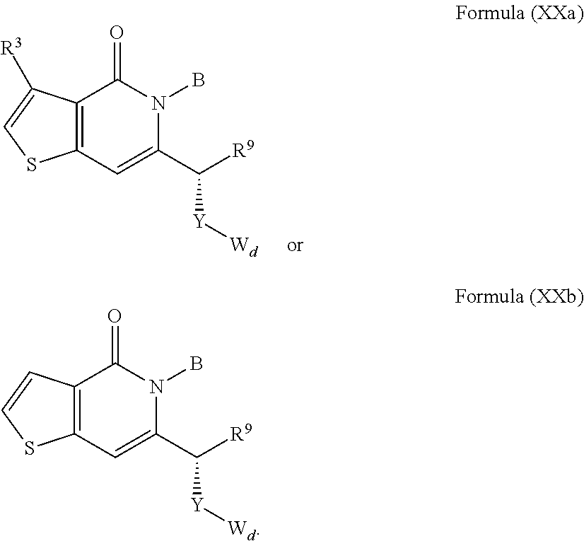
C12=C(C=C(C([Y][Wd])[R9])N(B)C1=O)SC=C2[R3].C12=C(C=C(C([Y][Wd])[R9])N(B)C1=O)SC=C2
